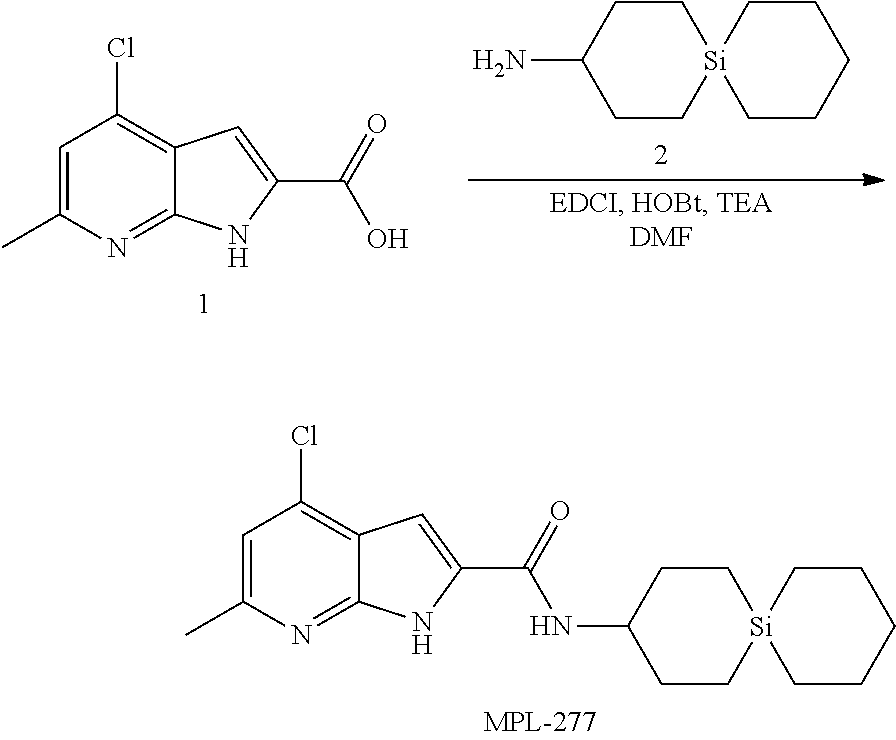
N(C(C1=CC2=C(Cl)C=C(C)N=C2N1)=O)C1CC[Si]2(CC1)CCCCC2.C1(C)=CC(Cl)=C2C=C(C(=O)O)NC2=N1.NC1CC[Si]2(CC1)CCCCC2
